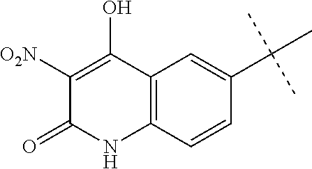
C1([O2N])=C(O)C2=C(NC1=O)C=CC(C(C)(C)C)=C2
